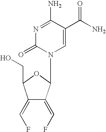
N1=C(N)C(C(N)=O)=CN(C2C(=CF)C(=CF)C(CO)O2)C1=O
